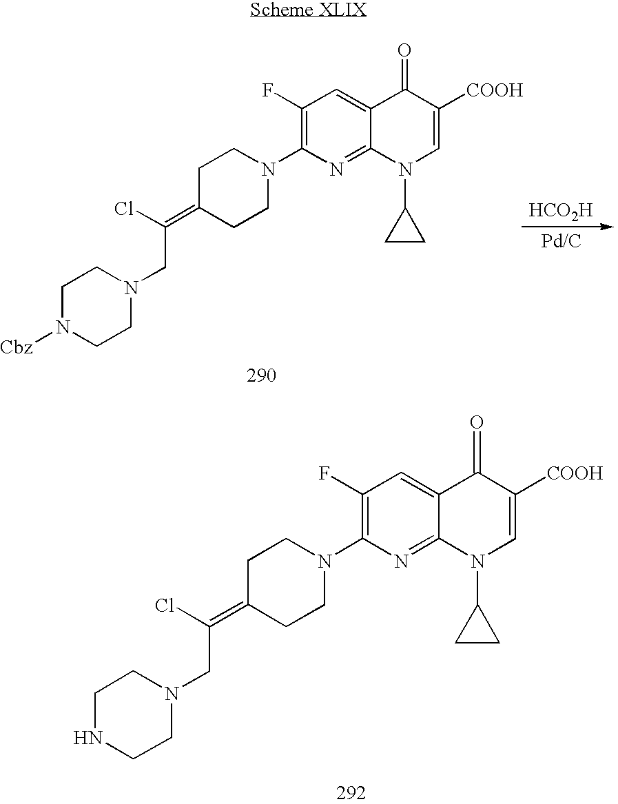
C1(F)=C(N2CCC(=C(CN3CCN([Cbz])CC3)Cl)CC2)N=C2C(=C1)C(=O)C([COOH])=CN2C1CC1.[HCO2H].C1(F)=C(N2CCC(=C(CN3CCNCC3)Cl)CC2)N=C2C(=C1)C(=O)C([COOH])=CN2C1CC1
